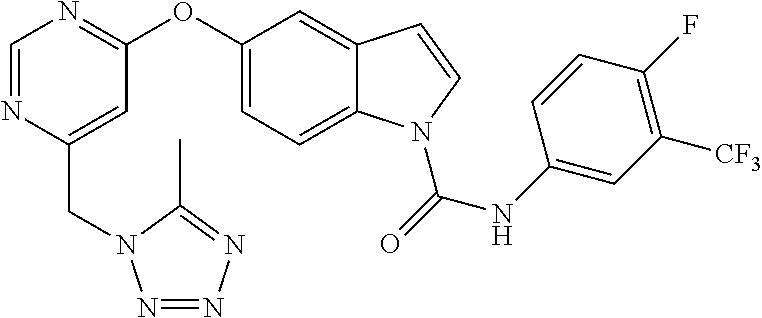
C1=NC(CN2N=NN=C2C)=CC(OC2=CC=C3C(=C2)C=CN3C(=O)NC2=CC([CF3])=C(F)C=C2)=N1
